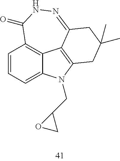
C1=CC=C2C3=C1C(=O)NN=C1C3=C(N2CC2OC2)CC(C)(C)C1
